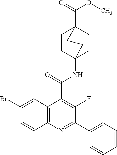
C1CC2(NC(=O)C3=C(F)C(C4=CC=CC=C4)=NC4=C3C=C(Br)C=C4)CCC1(C(=O)OC)CC2
